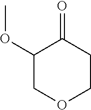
C1(OC)COCCC1=O
